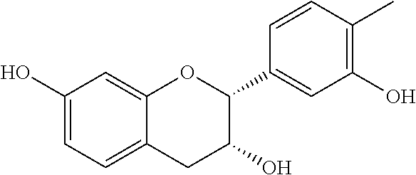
C1=C(O)C=C2C(=C1)CC(O)C(C1=CC(O)=C(C)C=C1)O2
